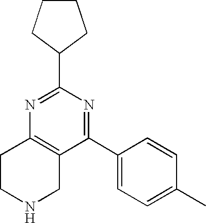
C1CNCC2=C1N=C(C1CCCC1)N=C2C1=CC=C(C)C=C1
